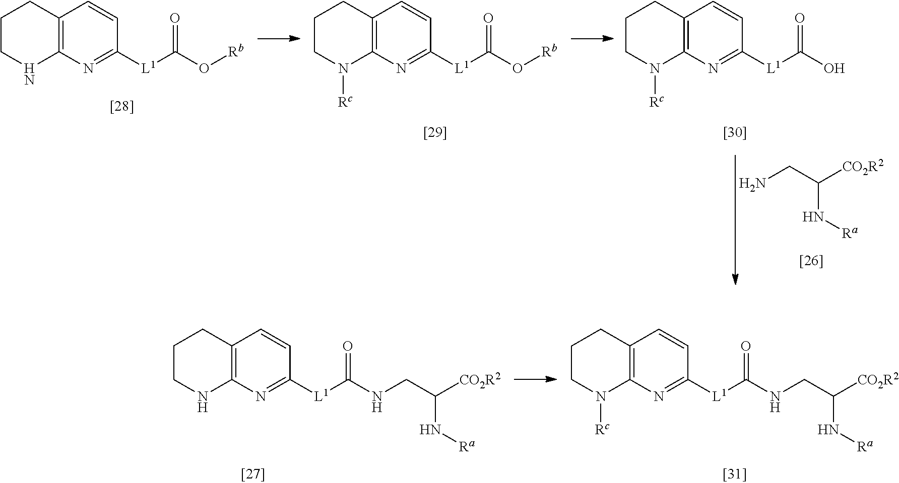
C12=C(N=C([L1]C(O[Rb])=O)C=C1)NCCC2.C12=C(N=C([L1]C(O[Rb])=O)C=C1)N([Rc])CCC2.C12=C(N=C([L1]C(O)=O)C=C1)N([Rc])CCC2.NCC([CO2R2])N[Ra].C12=C(N=C([L1]C(NCC([CO2R2])N[Ra])=O)C=C1)N([Rc])CCC2.C12=C(N=C([L1]C(NCC([CO2R2])N[Ra])=O)C=C1)NCCC2
